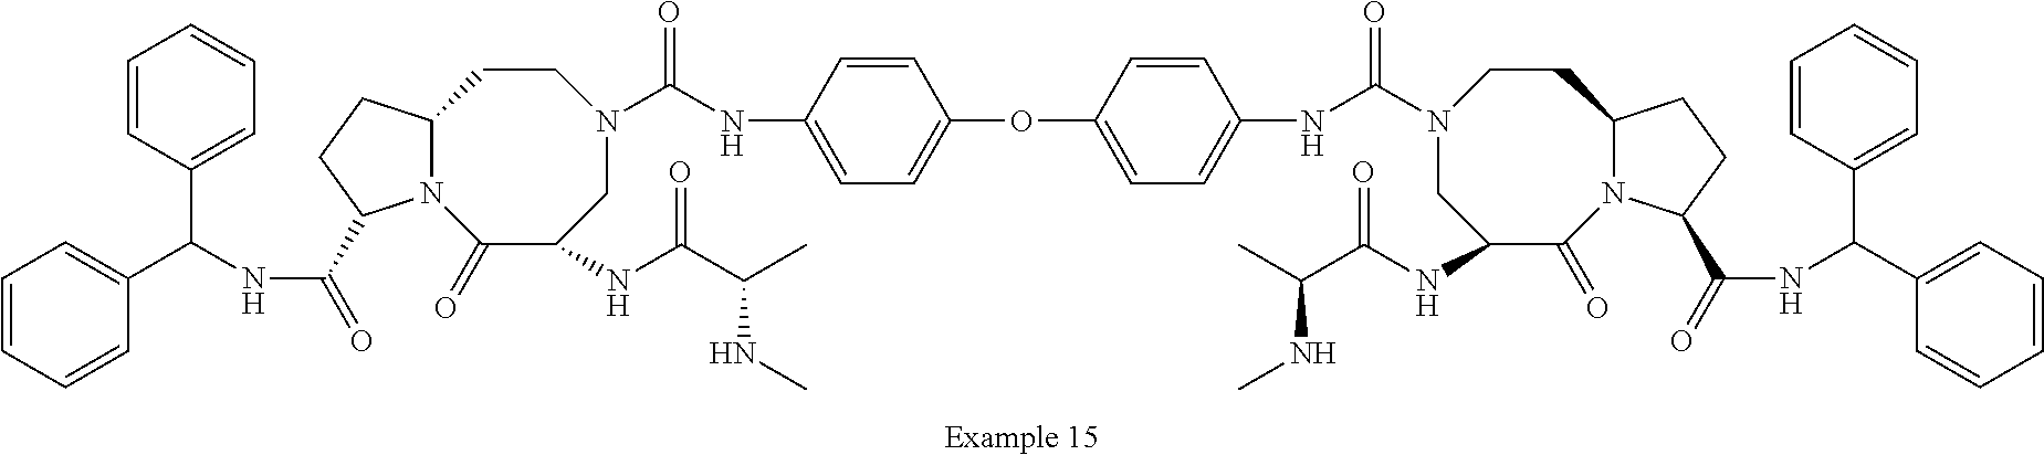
C1C(NC(=O)C(NC)C)C(=O)N2C(CCN1C(NC1=CC=C(OC3=CC=C(NC(N4CC(NC(=O)C(NC)C)C(=O)N5C(CC4)CCC5C(NC(C4=CC=CC=C4)C4=CC=CC=C4)=O)=O)C=C3)C=C1)=O)CCC2C(NC(C1=CC=CC=C1)C1=CC=CC=C1)=O
